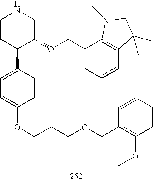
C1CC(C2=CC=C(OCCCOCC3=C(OC)C=CC=C3)C=C2)C(OCC2=CC=CC3=C2N(C)CC3(C)C)CN1
